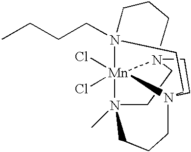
C1CN2(C)[Mn]34(Cl)(Cl)N5(CCCC)CCCN13CCN4(CC5)CCC2
